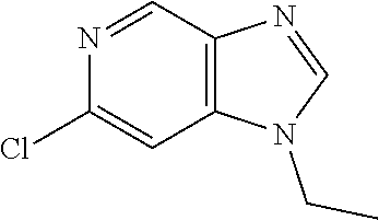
C1(Cl)=CC2=C(C=N1)N=CN2CC
